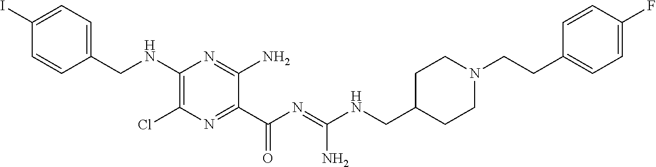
C1=C(I)C=CC(CNC2=C(Cl)N=C(C(N=C(NCC3CCN(CCC4=CC=C(F)C=C4)CC3)N)=O)C(N)=N2)=C1
